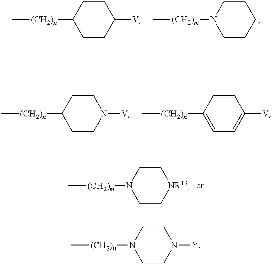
C[(CH2)n]C1CCC([V])CC1.C[(CH2)m]N1CCCCC1.C[(CH2)n]C1CCN([V])CC1.C[(CH2)n]C1=CC=C([V])C=C1.C[(CH2)m]N1CC[NR13]CC1.C[(CH2)n]N1CCN([Y])CC1
